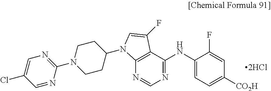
C12=C(C(NC3=CC=C([CO2H])C=C3F)=NC=N1)C(F)=CN2C1CCN(C2=NC=C(Cl)C=N2)CC1
